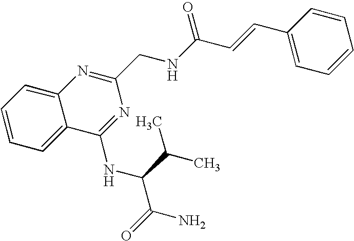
C1=C2C(=CC=C1)N=C(CNC(C=CC1=CC=CC=C1)=O)N=C2NC(C(C)C)C(N)=O
